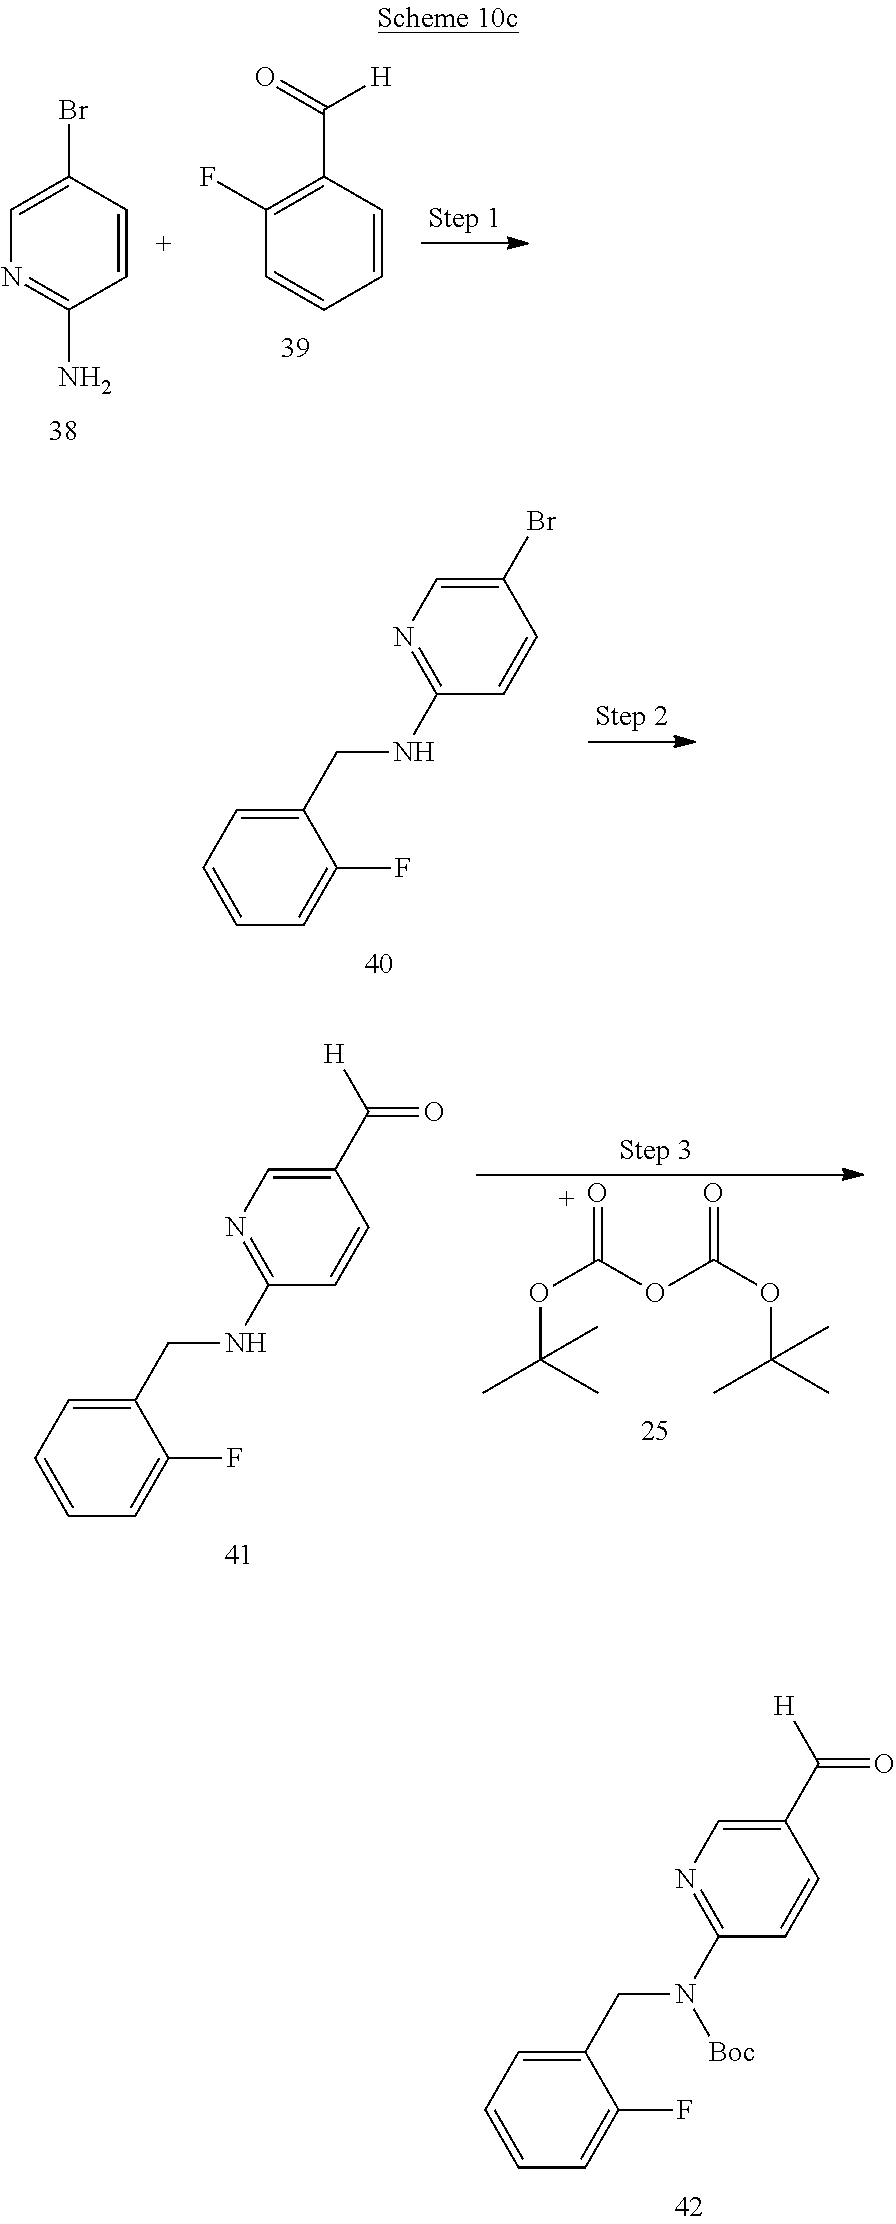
BrC1=CN=C(N)C=C1.C(C1=C(F)C=CC=C1)(=O)[H].C1(CNC2=NC=C(Br)C=C2)=CC=CC=C1F.O=C(OC(OC(C)(C)C)=O)OC(C)(C)C.C1(CNC2=NC=C(C([H])=O)C=C2)=CC=CC=C1F.C1(CN(C2=NC=C(C([H])=O)C=C2)[Boc])=CC=CC=C1F
